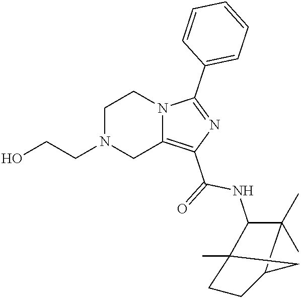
N12C(=C(C(=O)NC3C(C)(C)C4CCC3(C)C4)N=C1C1=CC=CC=C1)CN(CCO)CC2
